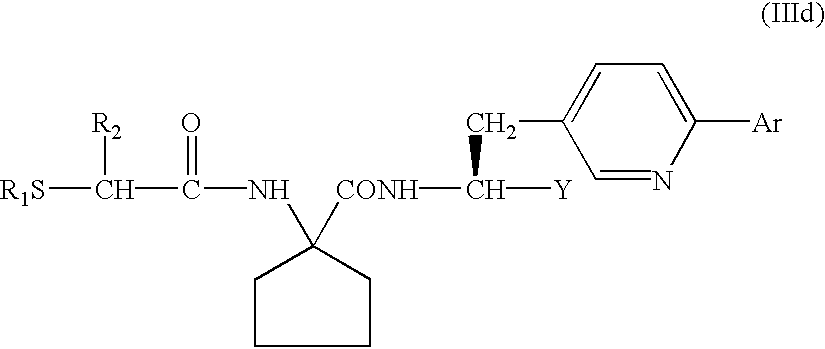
C1CCCC1(NC(C([R1S])[R2])=O)[CONH]C([Y])CC1=CC=C([Ar])N=C1
